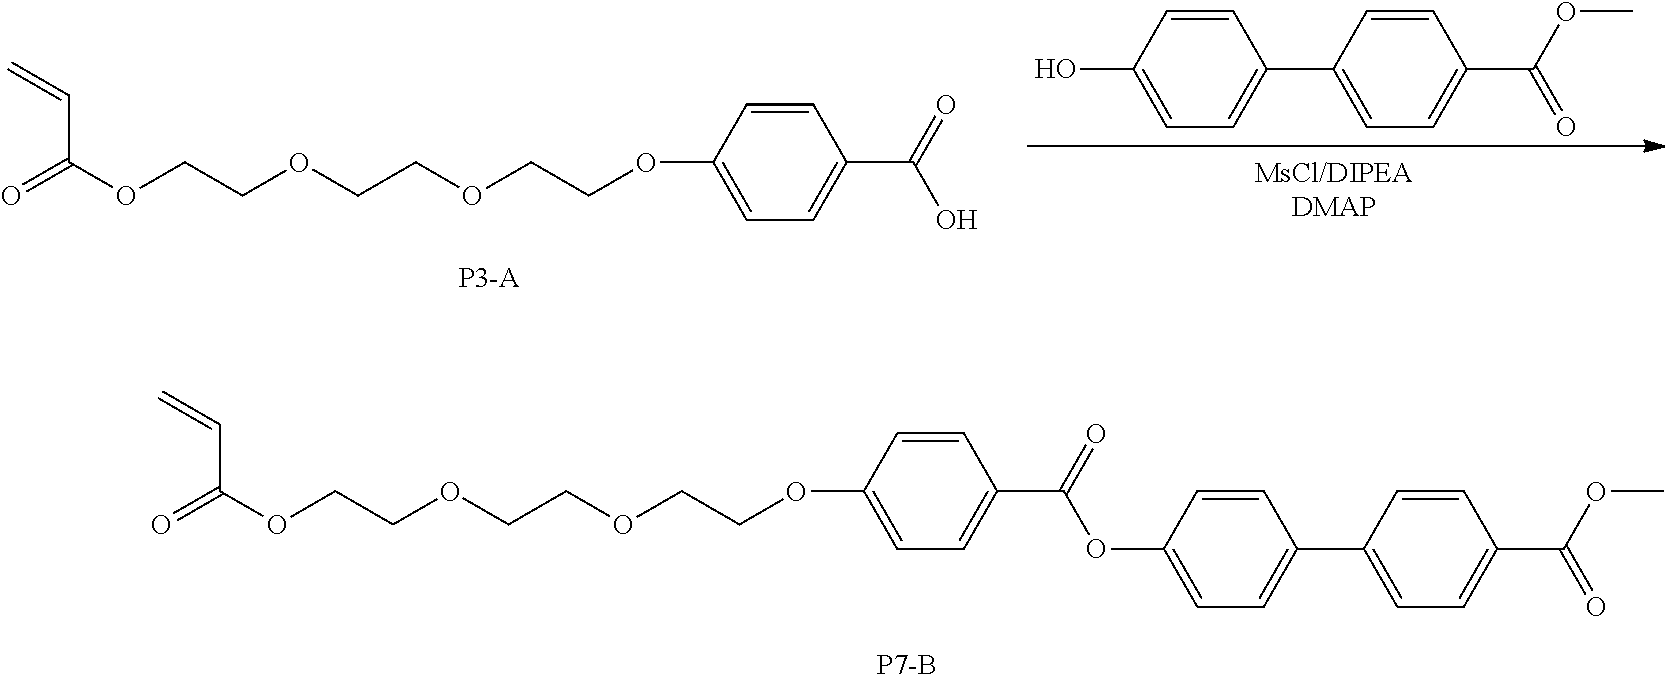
O=C(OCCOCCOCCOC1=CC=C(C(=O)OC2=CC=C(C3=CC=C(C(OC)=O)C=C3)C=C2)C=C1)C=C.O=C(OCCOCCOCCOC1=CC=C(C(O)=O)C=C1)C=C.C1=CC(O)=CC=C1C1=CC=C(C(OC)=O)C=C1
